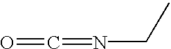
O=C=NCC
